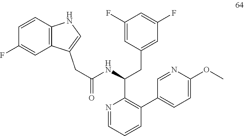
C(NC(C1=C(C2=CC=C(OC)N=C2)C=CC=N1)CC1=CC(F)=CC(F)=C1)(=O)CC1=CNC2=C1C=C(F)C=C2
